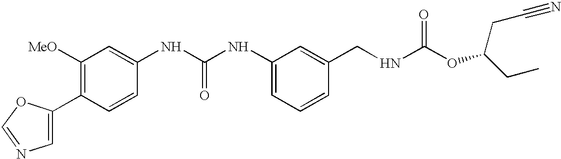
C1=C(C2=C([MeO])C=C(NC(NC3=CC=CC(CNC(OC(CC)CC#N)=O)=C3)=O)C=C2)OC=N1
